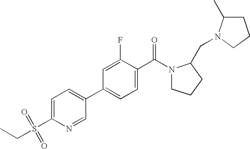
C1(S(CC)(=O)=O)=CC=C(C2=CC=C(C(=O)N3CCCC3CN3C(C)CCC3)C(F)=C2)C=N1
